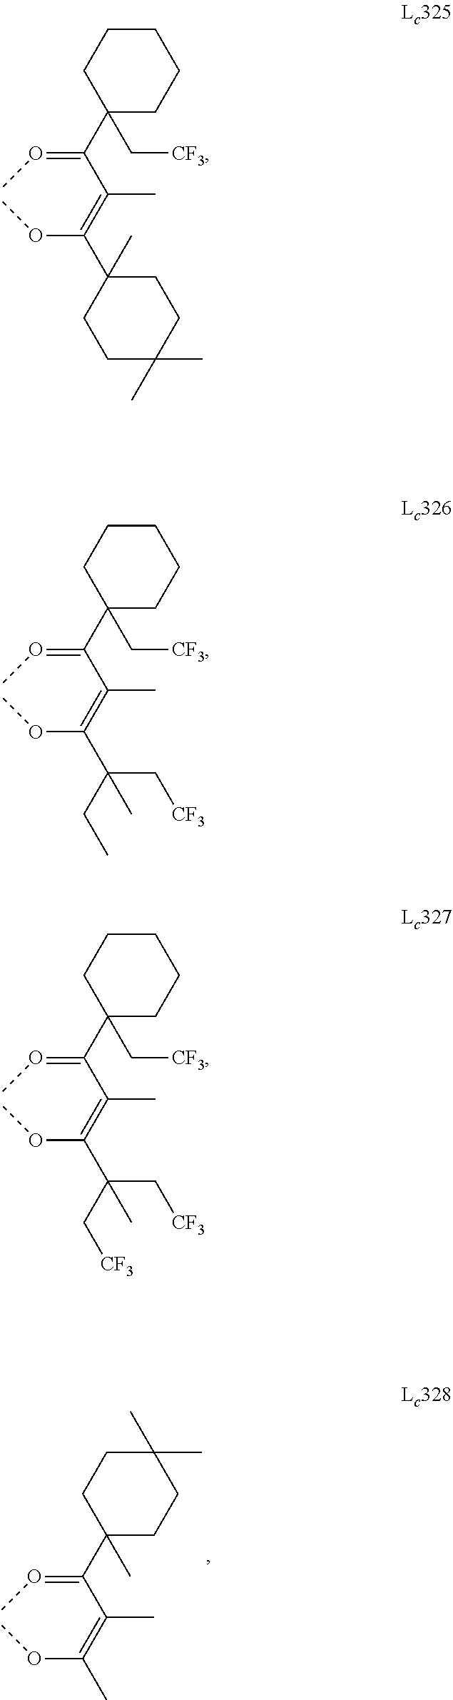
C1(C(=OC)C(=C(OC)C2(C)CCC(C)(C)CC2)C)(C[CF3])CCCCC1.C1(C(=OC)C(=C(OC)C(C[CF3])(CC)C)C)(C[CF3])CCCCC1.C1(C(=OC)C(=C(OC)C(C[CF3])(C[CF3])C)C)(C[CF3])CCCCC1.C1(C(=OC)C(=C(OC)C)C)(C)CCC(C)(C)CC1
